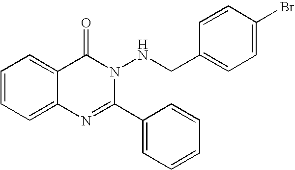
C1=CC=C2C(=C1)C(=O)N(NCC1=CC=C(Br)C=C1)C(C1=CC=CC=C1)=N2
